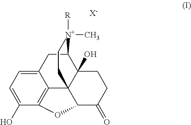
C12CC3=CC=C(O)C4=C3C3(C1(O)CCC(=O)C3O4)CC[N+]2(C)[R].[X-]
